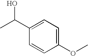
C1(C(C)O)=CC=C(OC)C=C1
